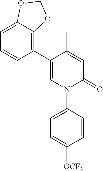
C1=C(C)C(C2=C3C(=CC=C2)OCO3)=CN(C2=CC=C([OCF3])C=C2)C1=O
